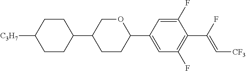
C1CC(C2CCC(C3=CC(F)=C(C(F)=C[CF3])C(F)=C3)OC2)CCC1[C3H7]
